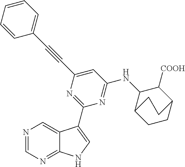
N1=CN=C2C(=C1)C(C1=NC(C#CC3=CC=CC=C3)=CC(NC3C4CCC(C3[COOH])CC4)=N1)=CN2
